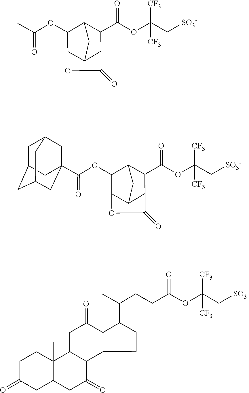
C(OC(C[SO3-])([CF3])[CF3])(=O)C1C2C3C(C(OC(C)=O)C1C3)OC2=O.C(OC(C[SO3-])([CF3])[CF3])(=O)C1C2C3C(C(OC(=O)C45CC6CC(CC(C4)C6)C5)C1C3)OC2=O.C(OC(C[SO3-])([CF3])[CF3])(=O)CCC(C)C1C2(C)C(=O)CC3C(C2CC1)C(=O)CC1C3(C)CCC(=O)C1
